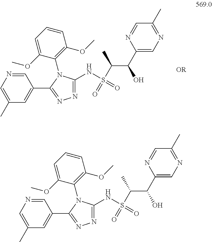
N1=C(NS(=O)(C(C)C(C2=CN=C(C)C=N2)O)=O)N(C2=C(OC)C=CC=C2OC)C(C2=CC(C)=CN=C2)=N1.N1=C(NS(=O)(C(C)C(C2=CN=C(C)C=N2)O)=O)N(C2=C(OC)C=CC=C2OC)C(C2=CC(C)=CN=C2)=N1
